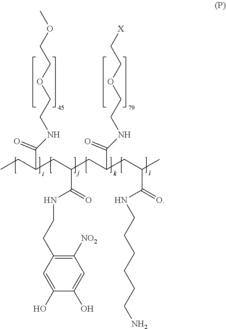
O(CCOCCNC(C(CC)CC(CC(CC(C)C(=O)NCCCCCCN)C(NCCOCC[X])=O)C(=O)NCCC1=C([NO2])C=C(O)C(O)=C1)=O)C
